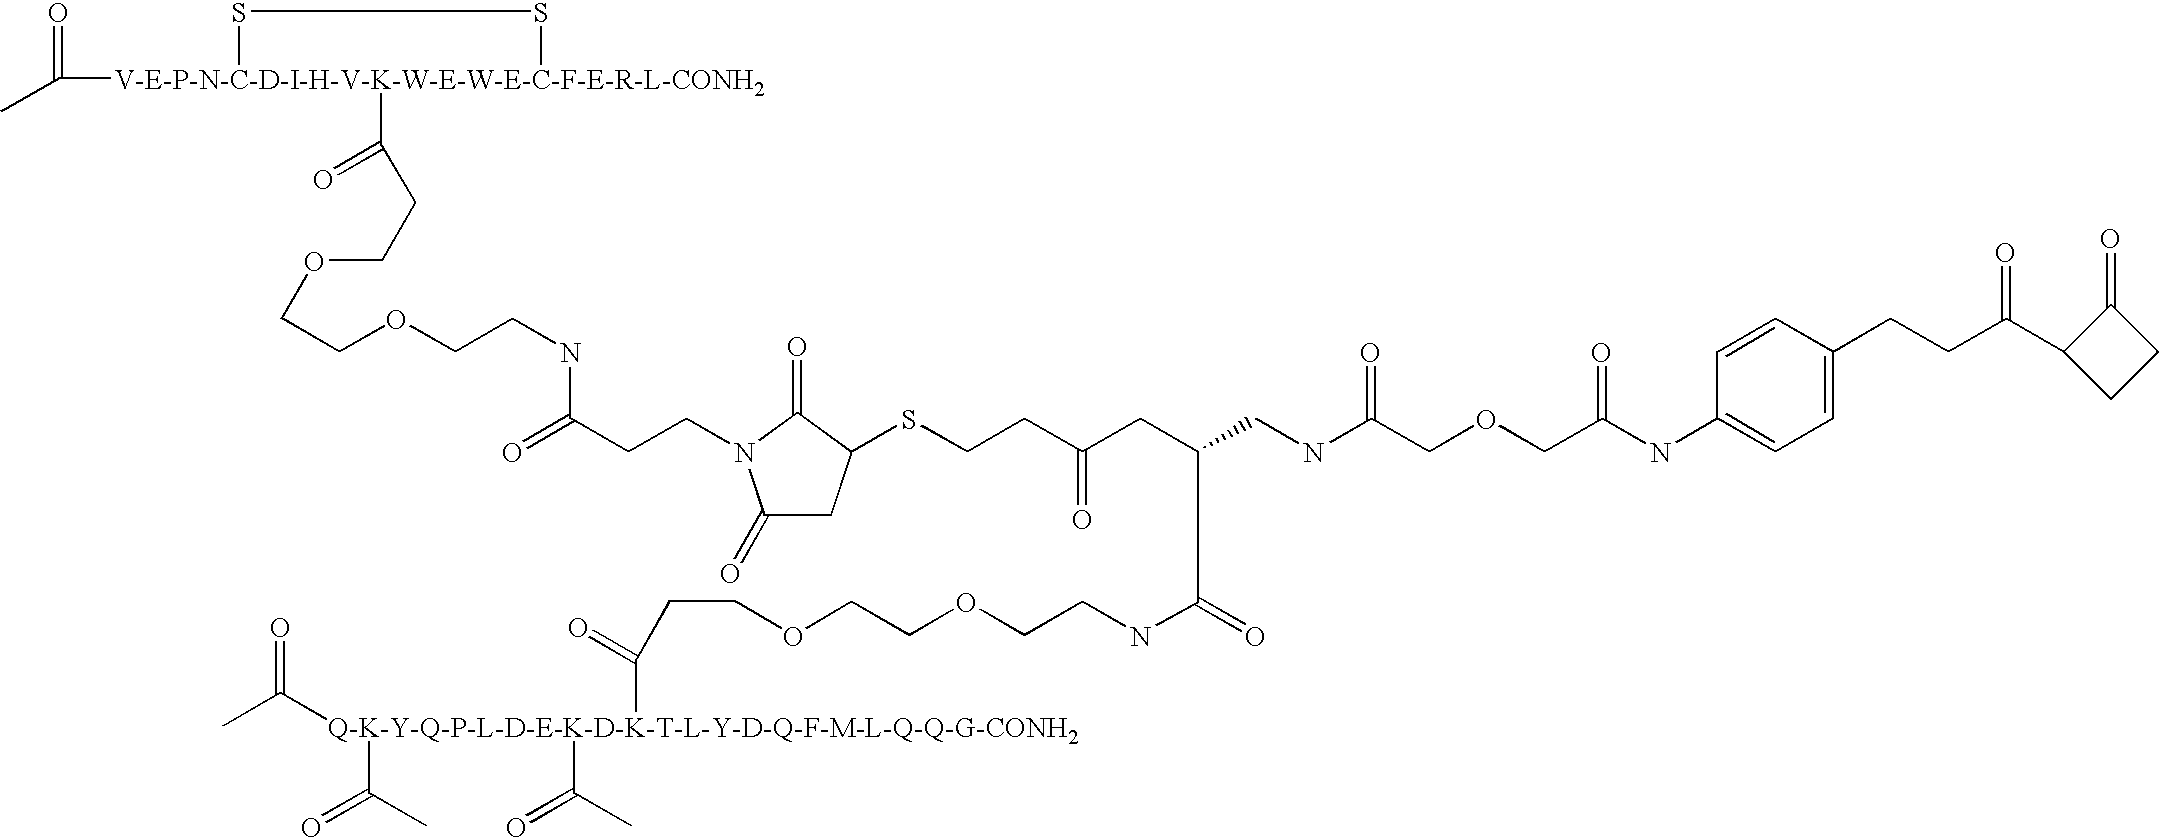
CC([V-E-P-N-C-D-I-H-V-K-W-E-W-E-C-F-E-R-L-CONH2]1(C(CCOCCOCCNC(CCN2C(=O)CC(SCCC(CC(C(=O)NCCOCCOCCC([Q-K-Y-Q-P-L-D-E-K-D-K-T-L-Y-D-Q-F-M-L-Q-Q-G-CONH2](C(C)=O)(C(=O)C)C(=O)C)=O)CNC(COCC(NC3=CC=C(CCC(C4CCC4=O)=O)C=C3)=O)=O)=O)C2=O)=O)=O)SS1)=O
